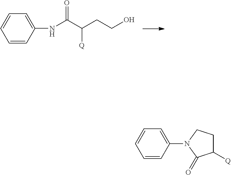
C1=CC(NC(C(CCO)[Q])=O)=CC=C1.C1=CC(N2C(=O)C([Q])CC2)=CC=C1
